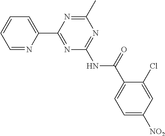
C1=NC(C2=NC(NC(=O)C3=CC=C([NO2])C=C3Cl)=NC(C)=N2)=CC=C1
